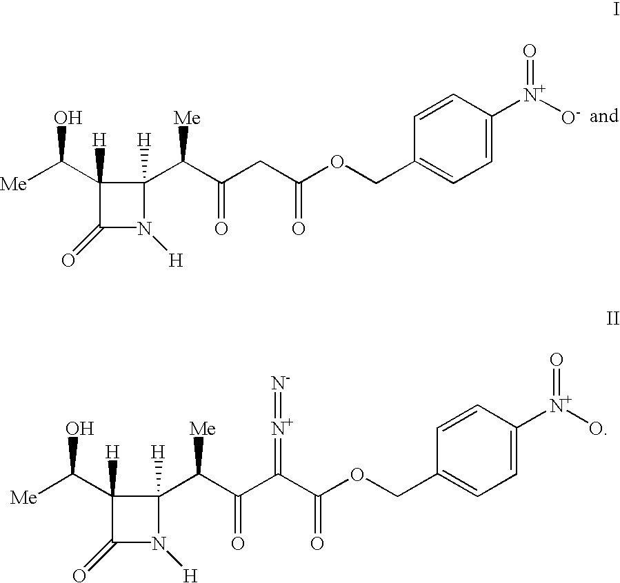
[Me]C(C1([H])C(=O)N([H])C1(C(C(C(C(OCC1=CC=C([N+](O)=O)C=C1)=O)=[N+]=[N-])=O)[Me])[H])O.[Me]C(C1([H])C(=O)N([H])C1(C(C(CC(OCC1=CC=C([N+]([O-])=O)C=C1)=O)=O)[Me])[H])O
